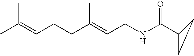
C(=CCCC(=CCNC(C1CC1)=O)C)(C)C
